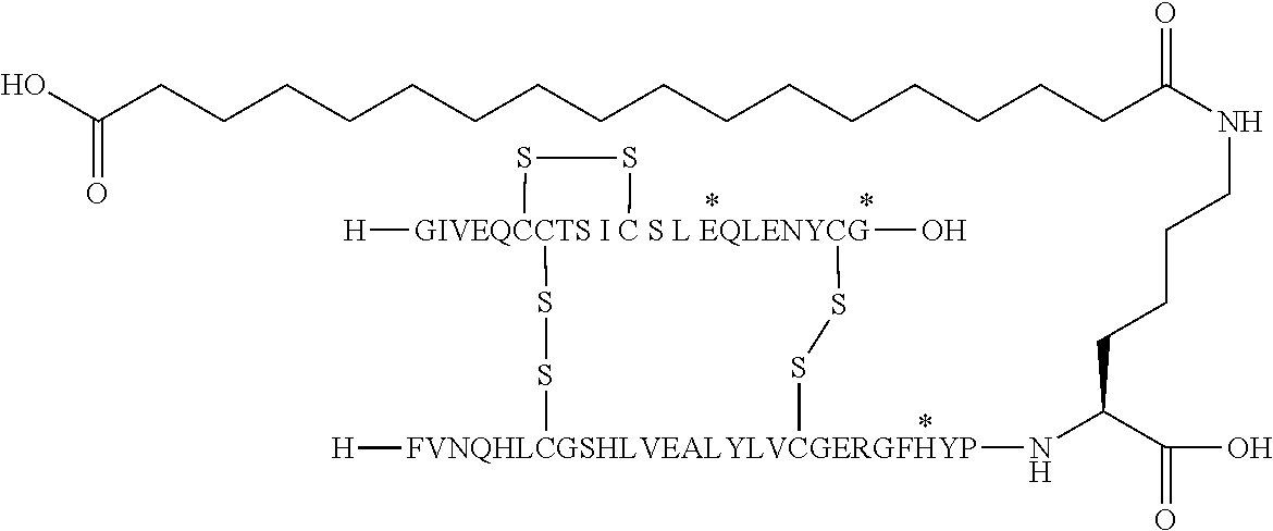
C(CCC(C(O)=O)N[FVNQHLCGSHLVEALYLVCGERGFHYP]1([H])SS[GIVEQCCTS I C S L EQLENYCG]2([H])(O)(SS1)SS2)CNC(CCCCCCCCCCCCCCCCC(O)=O)=O
